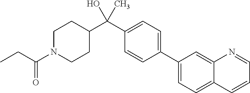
C1(C2=CC=C3C(=C2)N=CC=C3)=CC=C(C(C2CCN(C(CC)=O)CC2)(C)O)C=C1
